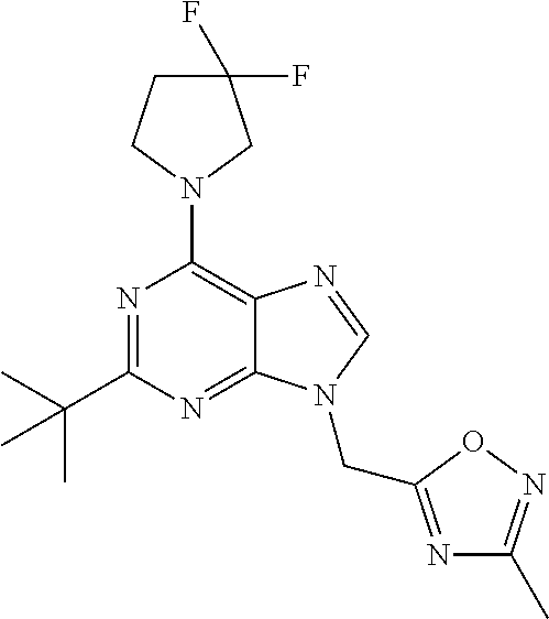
C1(C(C)(C)C)=NC(N2CC(F)(F)CC2)=C2C(=N1)N(CC1=NC(C)=NO1)C=N2
